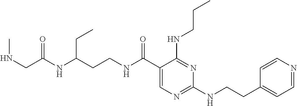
C(NC(C1=CN=C(NCCC2=CC=NC=C2)N=C1NCCC)=O)CC(CC)NC(=O)CNC
